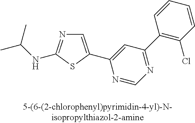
C1=C(C2=CC(C3=C(Cl)C=CC=C3)=NC=N2)SC(NC(C)C)=N1
